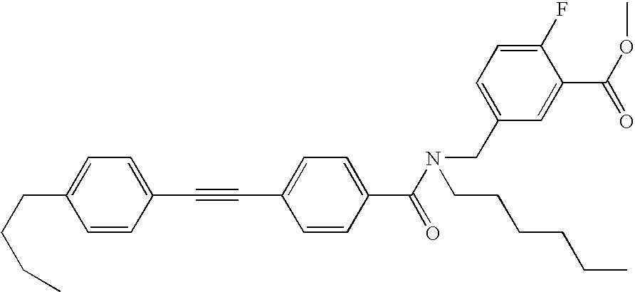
C(CCC)C1=CC=C(C#CC2=CC=C(C(N(CCCCCC)CC3=CC=C(F)C(C(OC)=O)=C3)=O)C=C2)C=C1
